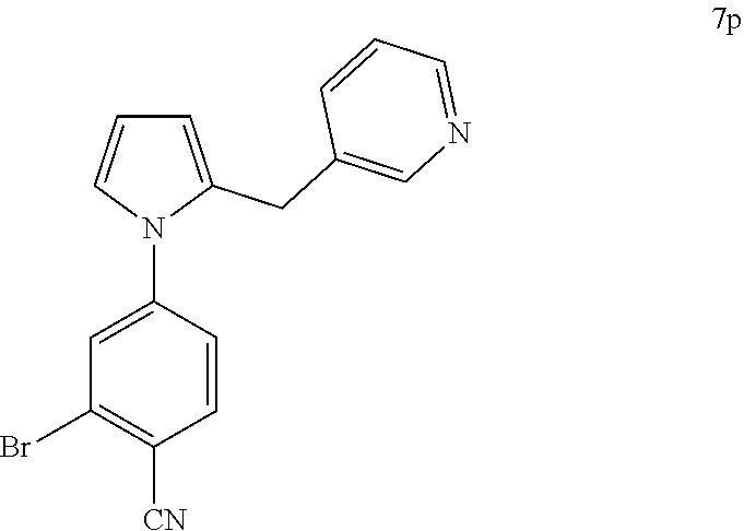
C1(Br)=C([CN])C=CC(N2C(CC3=CN=CC=C3)=CC=C2)=C1
